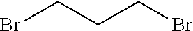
BrCCCBr
